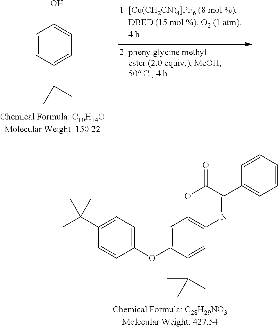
C1=CC(C(C)(C)C)=CC=C1O.C1=C(OC2=CC=C(C(C)(C)C)C=C2)C(C(C)(C)C)=CC2=C1OC(=O)C(C1=CC=CC=C1)=N2
